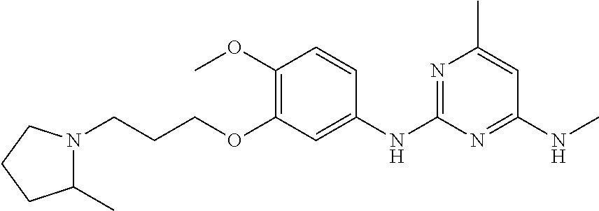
C(CCOC1=C(OC)C=CC(NC2=NC(C)=CC(NC)=N2)=C1)N1C(C)CCC1
